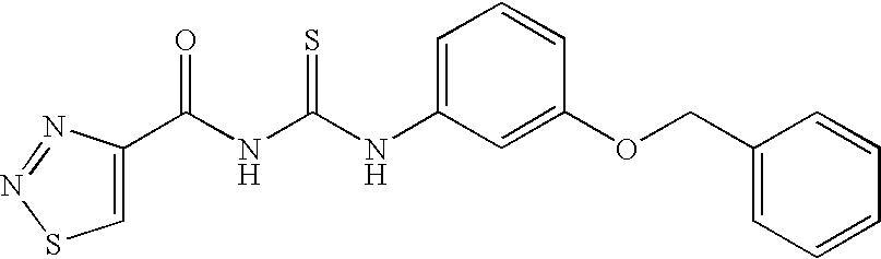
C(NC(NC1=CC=CC(OCC2=CC=CC=C2)=C1)=S)(=O)C1=CSN=N1
